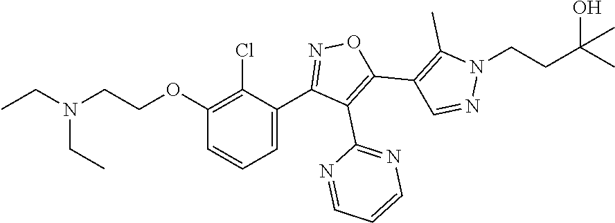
C1=NC(C2=C(C3=C(C)N(CCC(O)(C)C)N=C3)ON=C2C2=CC=CC(OCCN(CC)CC)=C2Cl)=NC=C1
